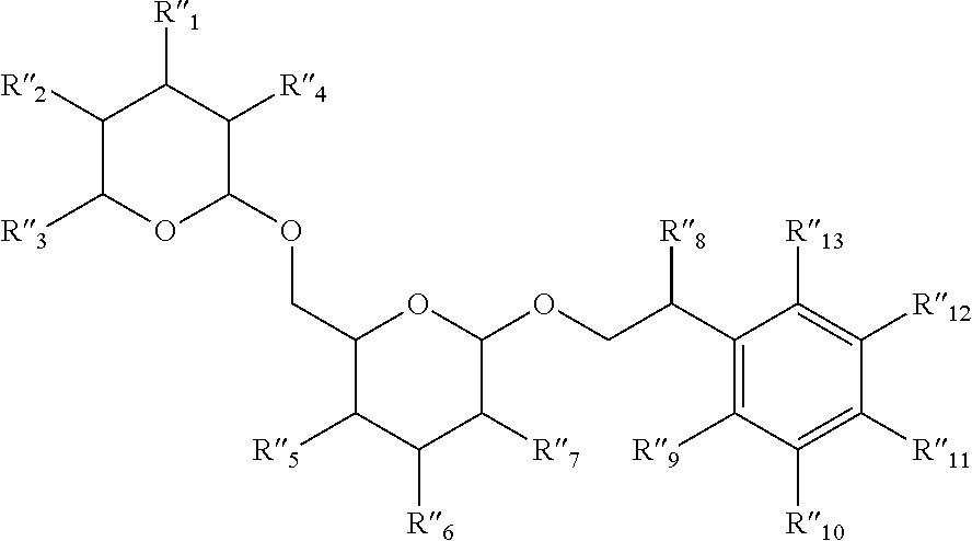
C1(COC2C([R4])C([R1])C([R2])C([R3])O2)C([R5])C([R6])C([R7])C(OCC(C2=C([R9])C([R10])=C([R11])C([R12])=C2[R13])[R8])O1
